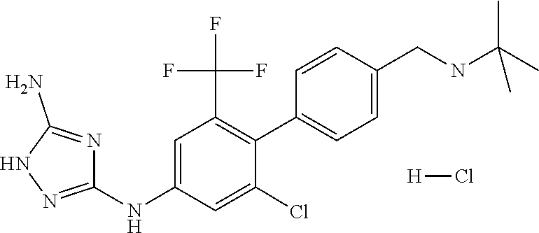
[H]Cl.C1=C(NC2=NNC(N)=N2)C=C(Cl)C(C2=CC=C(CNC(C)(C)C)C=C2)=C1C(F)(F)F
